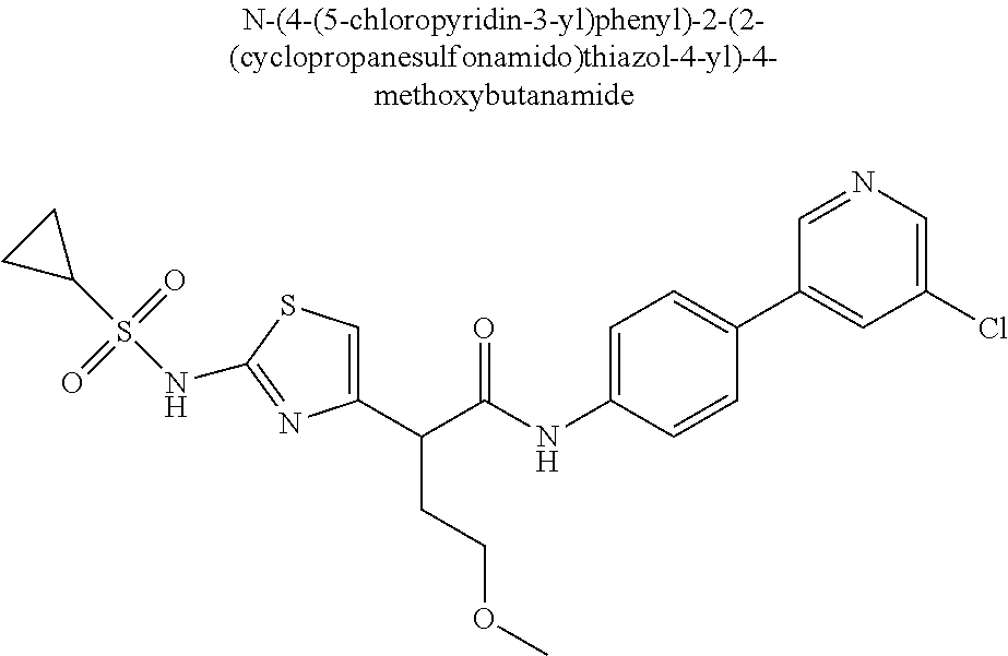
C1(C(C(NC2=CC=C(C3=CC(Cl)=CN=C3)C=C2)=O)CCOC)=CSC(NS(C2CC2)(=O)=O)=N1
